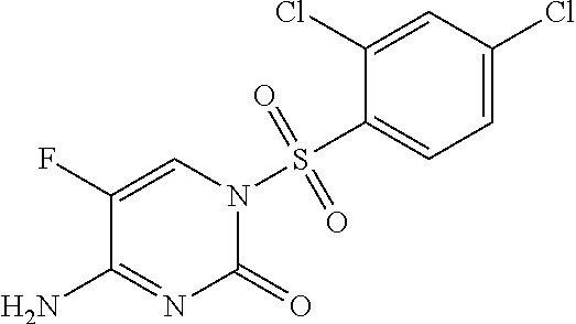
C1(F)=CN(S(C2=CC=C(Cl)C=C2Cl)(=O)=O)C(=O)N=C1N
